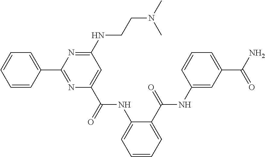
C1=CC=CC(C2=NC(C(NC3=CC=CC=C3C(NC3=CC(C(=O)N)=CC=C3)=O)=O)=CC(NCCN(C)C)=N2)=C1
